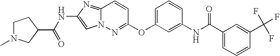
C1N(C)CC(C(=O)NC2=CN3C(=N2)C=CC(OC2=CC=CC(NC(C4=CC=CC(C(F)(F)F)=C4)=O)=C2)=N3)C1
